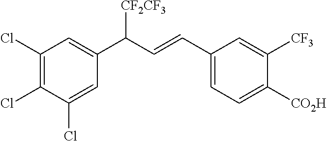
C1(C=CC(C2=CC(Cl)=C(Cl)C(Cl)=C2)[CF2CF3])=CC=C([CO2H])C([CF3])=C1
